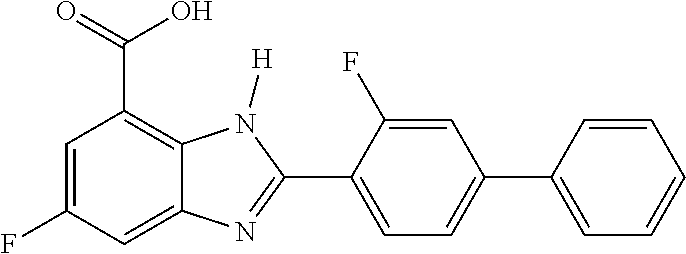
C1=C(F)C=C2C(=C1C(=O)O)N([H])C(C1=CC=C(C3=CC=CC=C3)C=C1F)=N2
